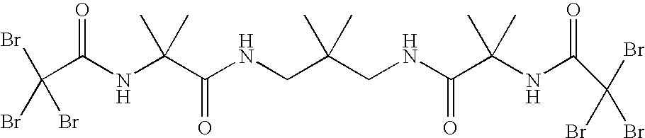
BrC(Br)(Br)C(NC(C(NCC(CNC(C(NC(C(Br)(Br)Br)=O)(C)C)=O)(C)C)=O)(C)C)=O
